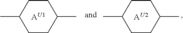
CC1CCC(C)CC1.[AU1].CC1CCC(C)CC1.[AU2]
